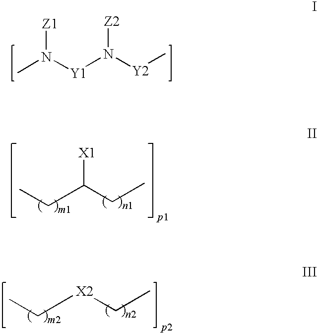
[Z1]N([Y1]N([Y2]C)[Z2])C.CCC(CC)[X1].CC[X2]CC
